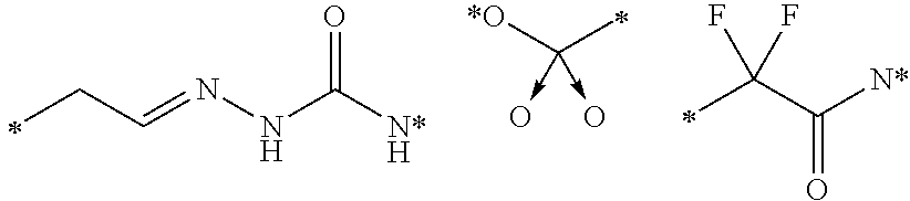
C(C=NNC(=O)[N*H])C.[*O]C(->O)(->O)C.C(C([N*])=O)(F)(F)C
